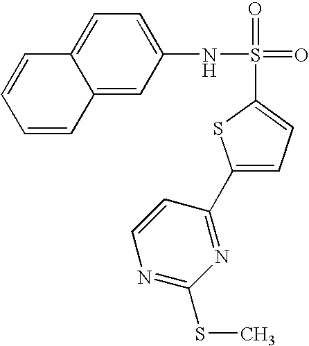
C1=CC2=CC(NS(=O)(=O)C3=CC=C(C4=NC(SC)=NC=C4)S3)=CC=C2C=C1
